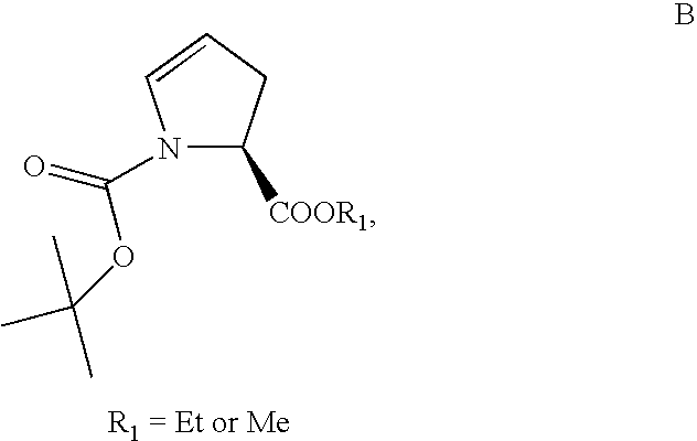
N1(C(OC(C)(C)C)=O)C([COOR1])CC=C1
